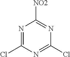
ClC1=NC(Cl)=NC([NO2])=N1
